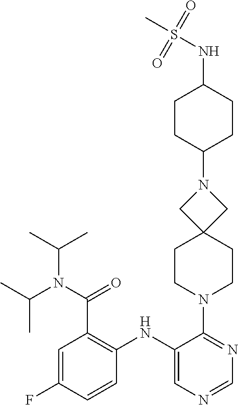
N1=CN=C(N2CCC3(CC2)CN(C2CCC(NS(=O)(C)=O)CC2)C3)C(NC2=C(C(N(C(C)C)C(C)C)=O)C=C(F)C=C2)=C1
